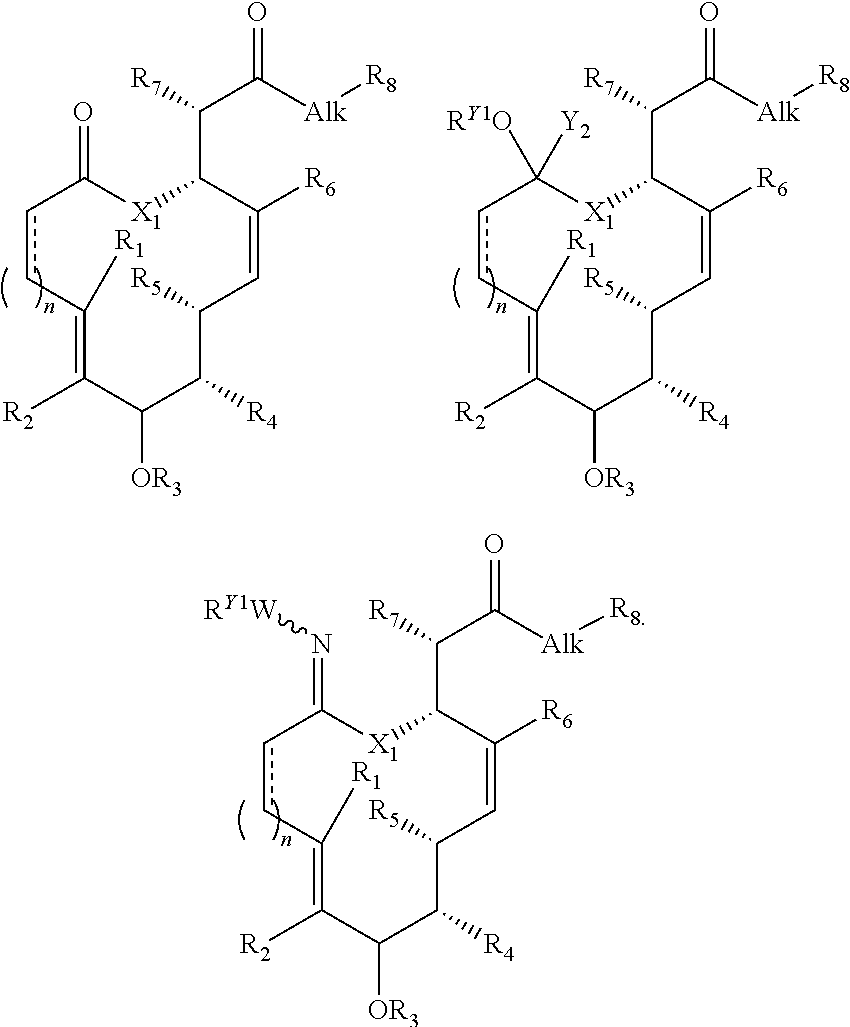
c1cC([R1])=C([R2])C([OR3])C([R4])C([R5])C=C([R6])C(C([R7])C([Alk][R8])=O)[X1]C1([Y2])[RY1O].c1cC([R1])=C([R2])C([OR3])C([R4])C([R5])C=C([R6])C(C([R7])C([Alk][R8])=O)[X1]C1=O.c1cC([R1])=C([R2])C([OR3])C([R4])C([R5])C=C([R6])C(C([R7])C([Alk][R8])=O)[X1]C1=N[RY1W]
